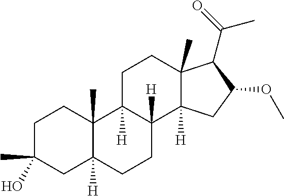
C1C(C)(O)CC2([H])C(C)(C1)C1([H])C([H])(CC2)C2([H])C(C)(CC1)C(C(C)=O)C(OC)C2
